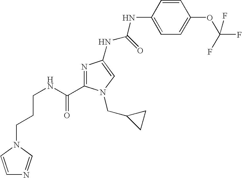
C(CNC(=O)C1=NC(NC(NC2=CC=C(OC(F)(F)F)C=C2)=O)=CN1CC1CC1)CN1C=NC=C1
